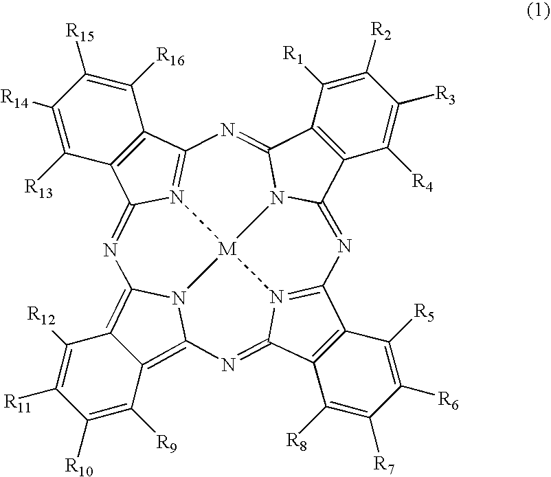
C12=C3N4C(=C1C([R9])=C([R10])C([R11])=C2[R12])N=C1C2=C(C5=N1[M]41N4=C(C6=C(C4=N3)C([R13])=C([R14])C([R15])=C6[R16])N=C3C4=C(C(=N5)N31)C([R4])=C([R3])C([R2])=C4[R1])C([R5])=C([R6])C([R7])=C2[R8]
